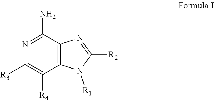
N1=C(N)C2=C(C([R4])=C1[R3])N([R1])C([R2])=N2
